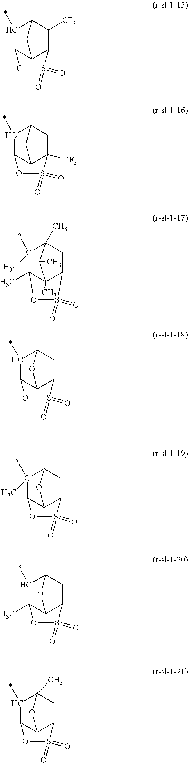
C1(*)C2C3CC1C([CF3])C3S(=O)(=O)O2.C1(*)C2C3CC1CC3([CF3])S(=O)(=O)O2.C1(*)(C)C2(C)C3(C)C(C)C1(C)CC3S(=O)(=O)O2.C1(*)C2C3OC1CC3S(=O)(=O)O2.C1(*)(C)C2C3OC1CC3S(=O)(=O)O2.C1(*)C2(C)C3OC1CC3S(=O)(=O)O2.C1(*)C2C3OC1(C)CC3S(=O)(=O)O2
